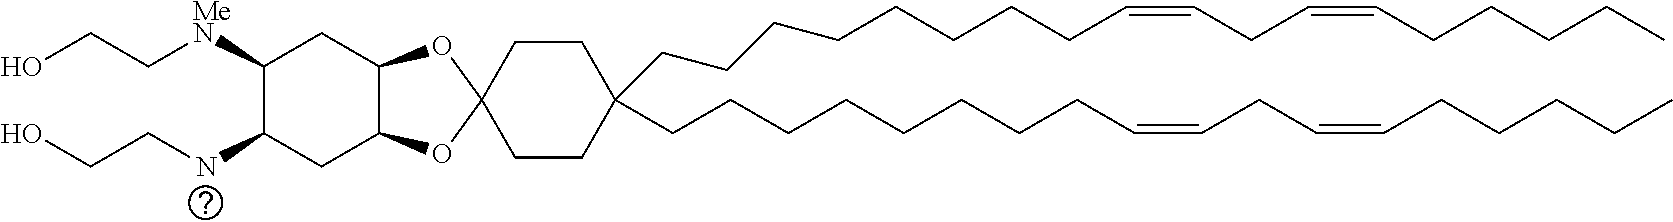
C(CCCCCCCC=CCC=CCCCCC)C1(CCCCCCCCC=CCC=CCCCCC)CCC2(OC3C(O2)CC([MeN]CCO)C(NCCO)C3)CC1
